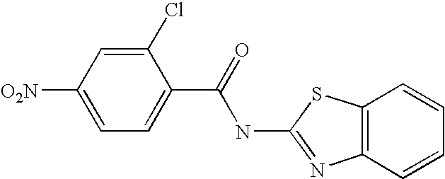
C1(Cl)=CC([O2N])=CC=C1C(=O)NC1=NC2=C(S1)C=CC=C2
